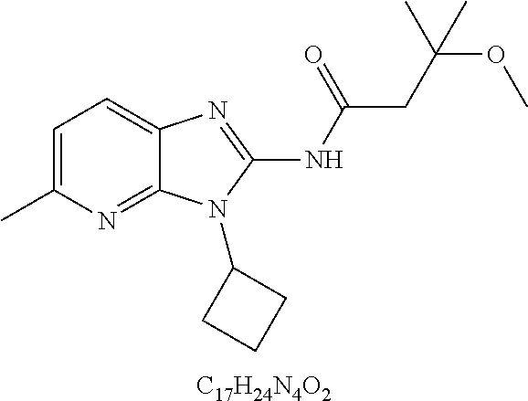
[C17H24N4O2].C1=C(C)N=C2C(=C1)N=C(NC(CC(OC)(C)C)=O)N2C1CCC1
